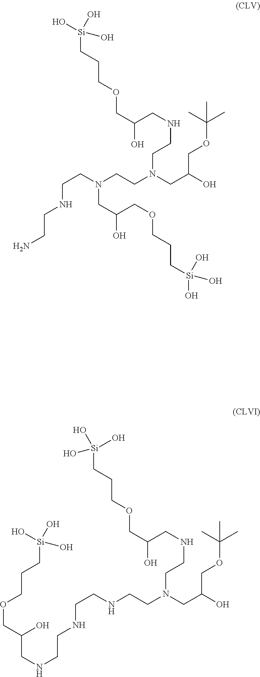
[Si](CCCOCC(CNCCN(CCN(CCNCCN)CC(COCCC[Si](O)(O)O)O)CC(O)COC(C)(C)C)O)(O)(O)O.[Si](CCCOCC(CNCCN(CCNCCNCCNCC(COCCC[Si](O)(O)O)O)CC(O)COC(C)(C)C)O)(O)(O)O
